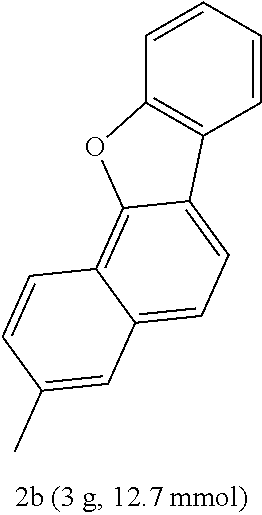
C1=CC=CC2=C1C1=CC=C3C(=C1O2)C=CC(C)=C3
